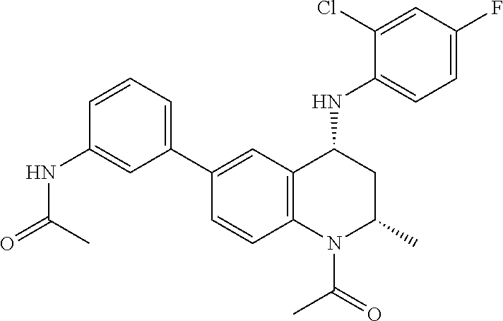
C1(NC2CC(C)N(C(C)=O)C3=C2C=C(C2=CC=CC(NC(C)=O)=C2)C=C3)=CC=C(F)C=C1Cl
